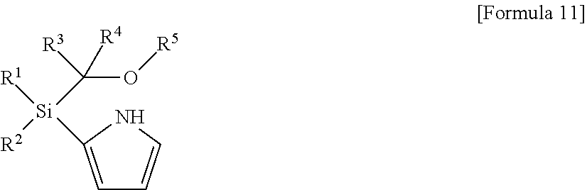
[R2][Si](C(O[R5])([R3])[R4])([R1])C1=CC=CN1
